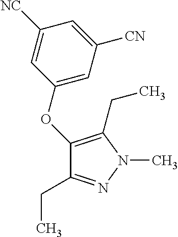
C1(OC2=CC([CN])=CC([NC])=C2)=C(CC)N(C)N=C1CC
